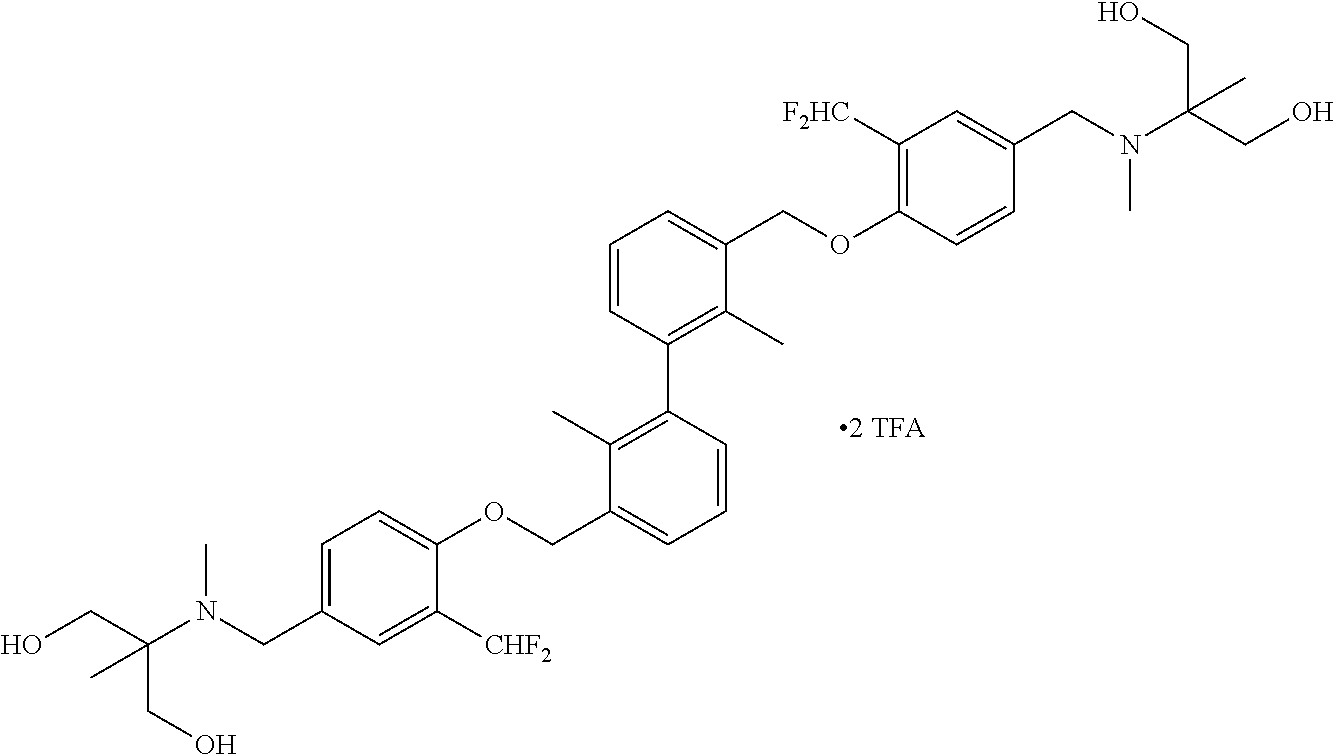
C(C1=CC=C(OCC2=CC=CC(C3=C(C)C(COC4=C([F2HC])C=C(CN(C(CO)(CO)C)C)C=C4)=CC=C3)=C2C)C([CHF2])=C1)N(C(CO)(CO)C)C
